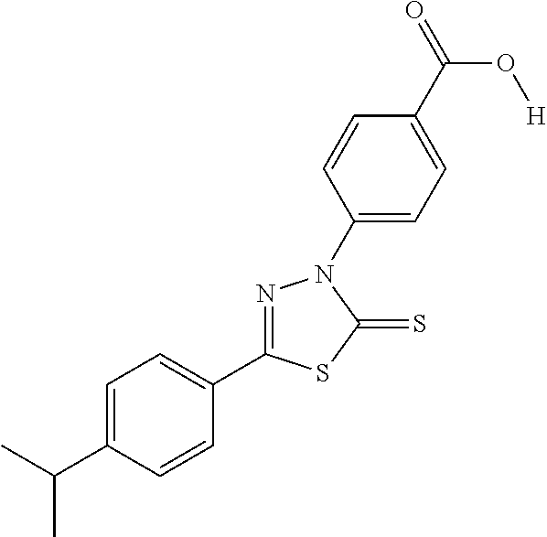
C1(C(C)C)=CC=C(C2=NN(C3=CC=C(C(=O)O[H])C=C3)C(=S)S2)C=C1
